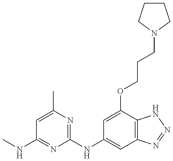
CNC1=NC(NC2=CC3=C(C(OCCCN4CCCC4)=C2)NN=N3)=NC(C)=C1
